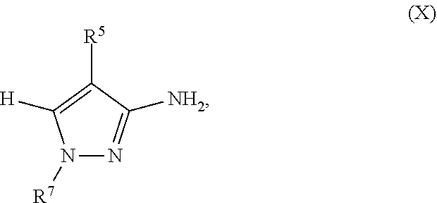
N1([R7])N=C([NH2])C([R5])=C1[H]
